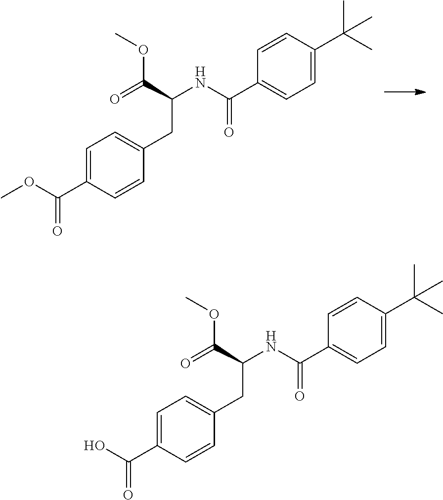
C(C(NC(C1=CC=C(C(C)(C)C)C=C1)=O)CC1=CC=C(C(OC)=O)C=C1)(=O)OC.C(C(NC(C1=CC=C(C(C)(C)C)C=C1)=O)CC1=CC=C(C(O)=O)C=C1)(=O)OC
